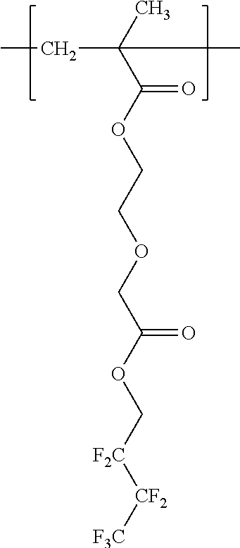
CC(C(OCCOCC(OC[F2C][CF2][F3C])=O)=O)(C)CC
